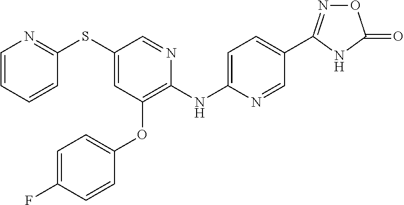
C1(SC2=NC=CC=C2)=CC(OC2=CC=C(F)C=C2)=C(NC2=CC=C(C3=NOC(=O)N3)C=N2)N=C1
